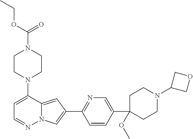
N1(C2=CC=NN3C2=CC(C2=NC=C(C4(OC)CCN(C5COC5)CC4)C=C2)=C3)CCN(C(=O)OCC)CC1
